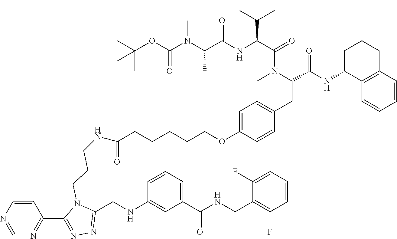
C1=CC2=C(C=C1OCCCCCC(NCCCN1C(CNC3=CC(C(NCC4=C(F)C=CC=C4F)=O)=CC=C3)=NN=C1C1=NC=NC=C1)=O)CN(C(C(NC(C(N(C(OC(C)(C)C)=O)C)C)=O)C(C)(C)C)=O)C(C(NC1C3=C(CCC1)C=CC=C3)=O)C2
